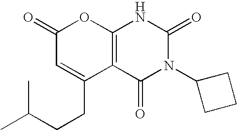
C1(=O)C=C(CCC(C)C)C2=C(O1)NC(=O)N(C1CCC1)C2=O
